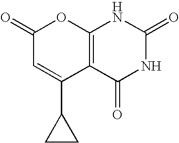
C1(=O)C=C(C2CC2)C2=C(O1)NC(=O)NC2=O
